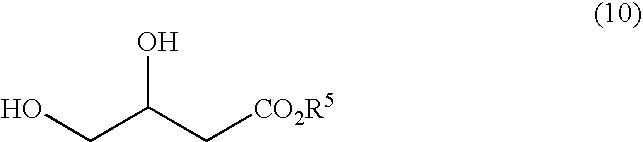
OCC(C[CO2R5])O
